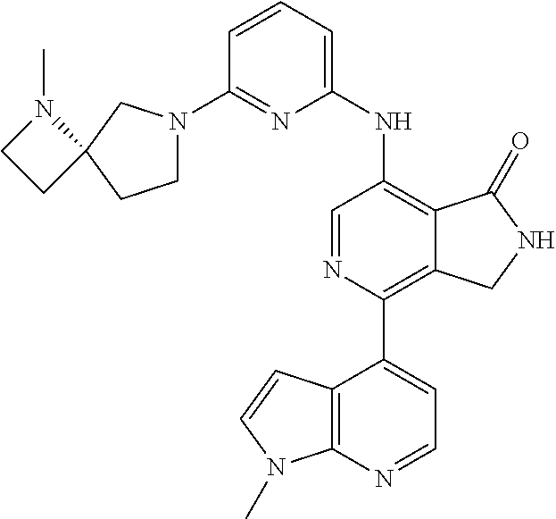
C1=CC=C(NC2=C3C(=C(C4=CC=NC5=C4C=CN5C)N=C2)CNC3=O)N=C1N1CCC2(C1)N(C)CC2
